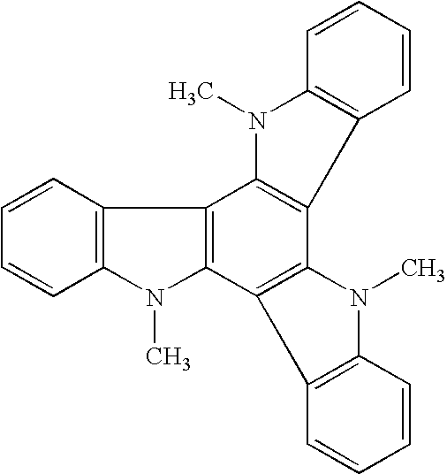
C12=C(C=CC=C1)C1=C(C3=C(C4=C1N(C)C1=C4C=CC=C1)N(C)C1=C3C=CC=C1)N2C
